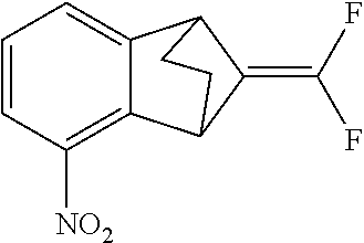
C1=CC([NO2])=C2C(=C1)C1C(=C(F)F)C2CC1
